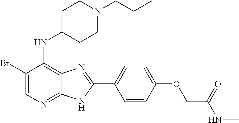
C1(Br)=CN=C2C(=C1NC1CCN(CCC)CC1)N=C(C1=CC=C(OCC(NC)=O)C=C1)N2
